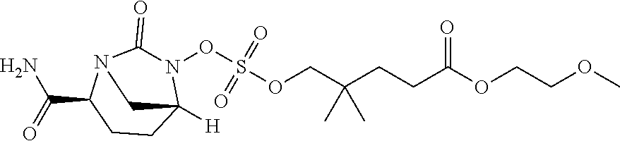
COCCOC(CCC(COS(=O)(ON1C(=O)N2C(C(=O)N)CCC1([H])C2)=O)(C)C)=O
